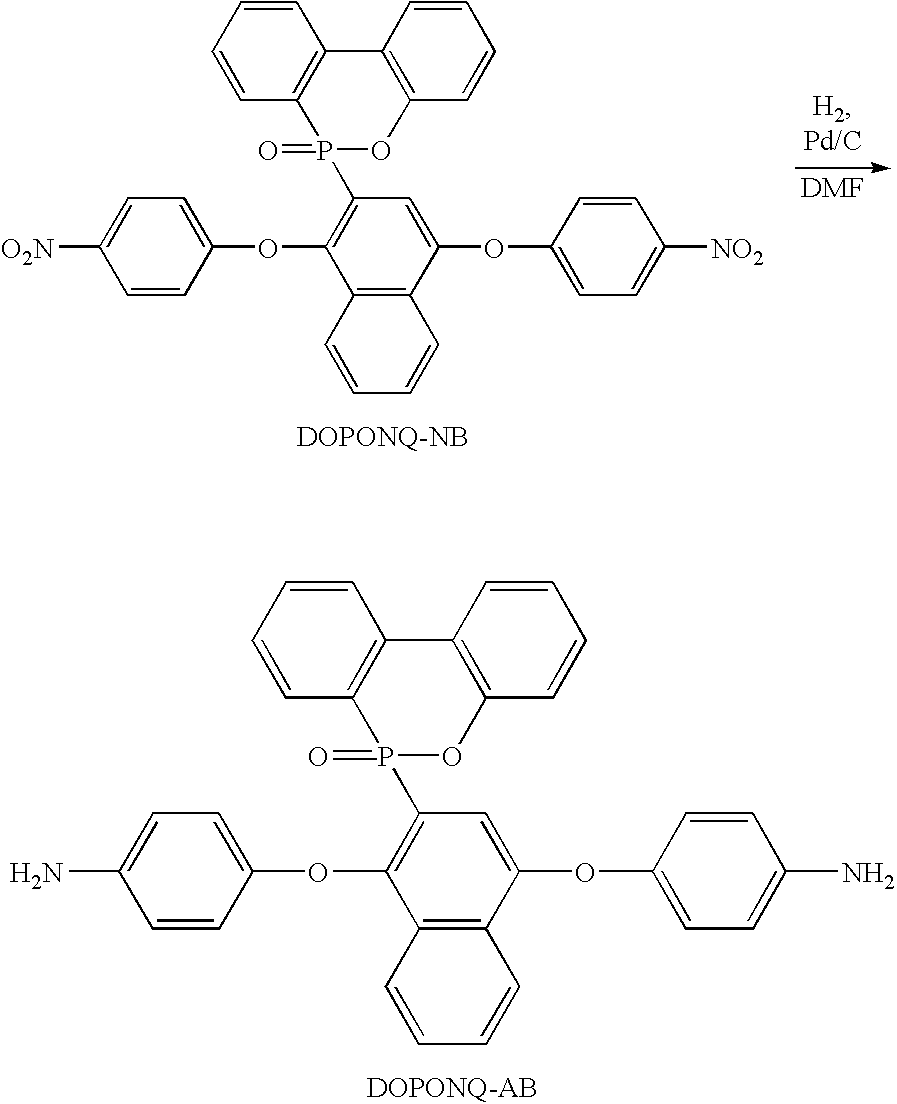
C1=CC2=C(C=C1)C1=C(OP2(=O)C2=C(OC3=CC=C(N)C=C3)C3=C(C(OC4=CC=C(N)C=C4)=C2)C=CC=C3)C=CC=C1.C1=CC2=C(C=C1)C1=C(OP2(=O)C2=C(OC3=CC=C([O2N])C=C3)C3=C(C(OC4=CC=C([NO2])C=C4)=C2)C=CC=C3)C=CC=C1
